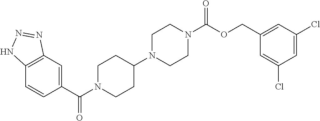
C12=C(C=C(C(N3CCC(N4CCN(C(OCC5=CC(Cl)=CC(Cl)=C5)=O)CC4)CC3)=O)C=C1)N=NN2
